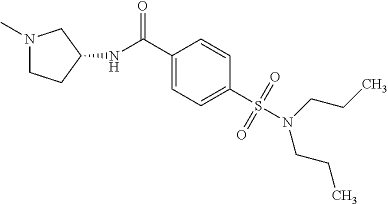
N1(C)CCC(NC(C2=CC=C(S(N(CCC)CCC)(=O)=O)C=C2)=O)C1
